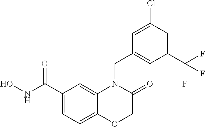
C1(C(NO)=O)=CC=C2C(=C1)N(CC1=CC(C(F)(F)F)=CC(Cl)=C1)C(=O)CO2
